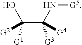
C(C(N[G5])([G3])[G4])([G1])(O)[G2]
